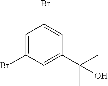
BrC1=CC(C(C)(C)O)=CC(Br)=C1
